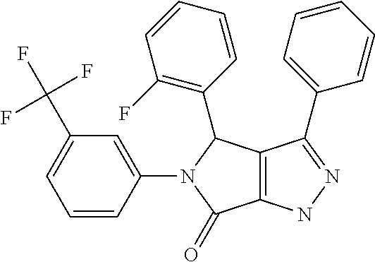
C12=C(NN=C1C1=CC=CC=C1)C(=O)N(C1=CC(C(F)(F)F)=CC=C1)C2C1=C(F)C=CC=C1
